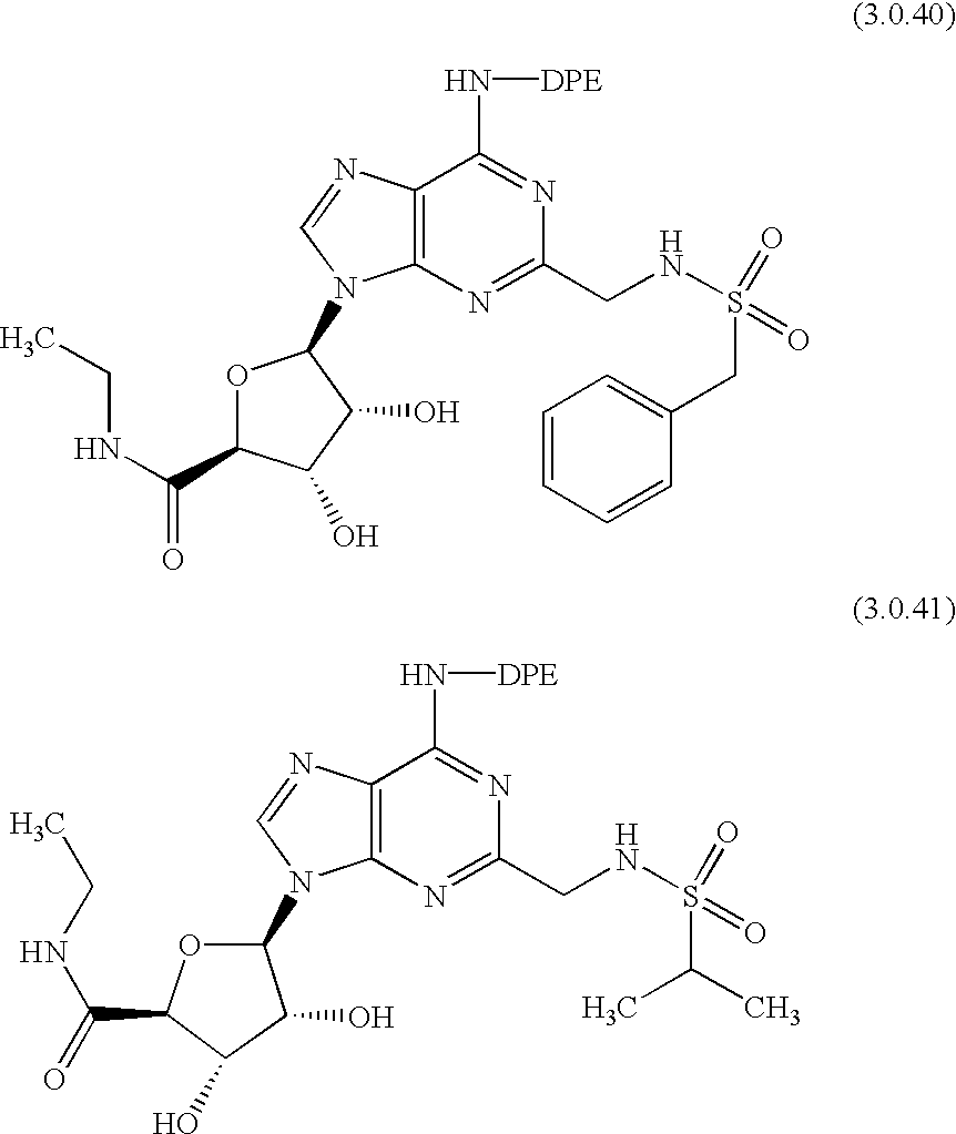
C12=C(N=C(CNS(CC3=CC=CC=C3)(=O)=O)N=C1N[DPE])N(C1OC(C(NCC)=O)C(O)C1O)C=N2.C12=C(N=C(CNS(C(C)C)(=O)=O)N=C1N[DPE])N(C1OC(C(NCC)=O)C(O)C1O)C=N2
